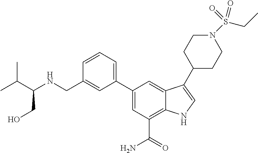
C1=C(C2=CC=CC(CNC(C(C)C)CO)=C2)C=C2C(=C1C(=O)N)NC=C2C1CCN(S(=O)(=O)CC)CC1
